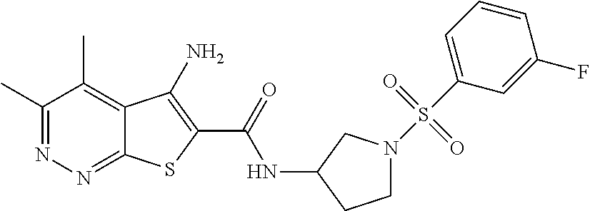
C1(C)=NN=C2C(=C1C)C(N)=C(C(=O)NC1CCN(S(C3=CC=CC(F)=C3)(=O)=O)C1)S2
